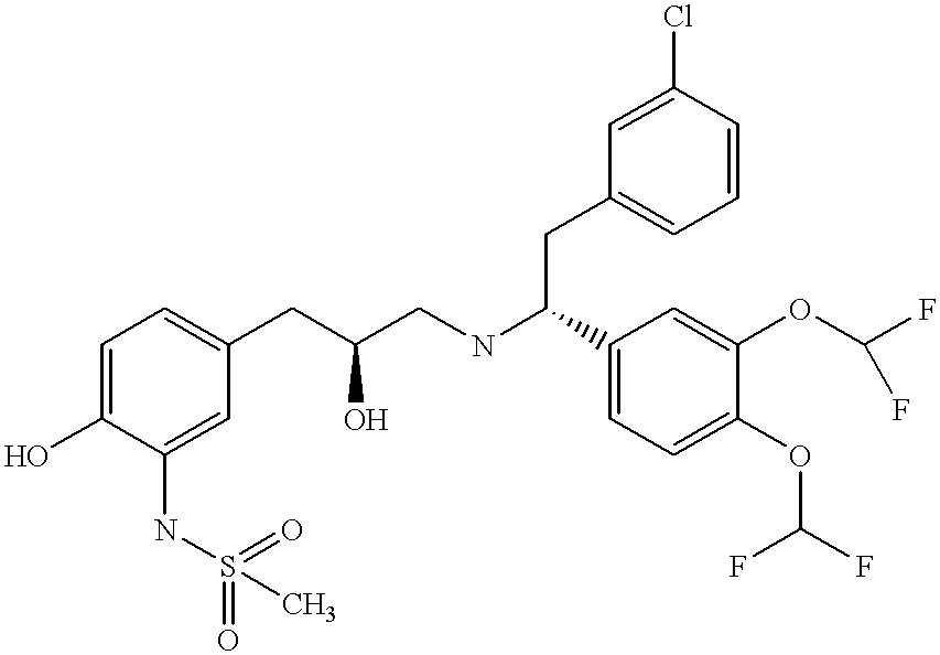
C1=C(O)C(NS(C)(=O)=O)=CC(CC(CNC(C2=CC=C(OC(F)F)C(OC(F)F)=C2)CC2=CC=CC(Cl)=C2)O)=C1
